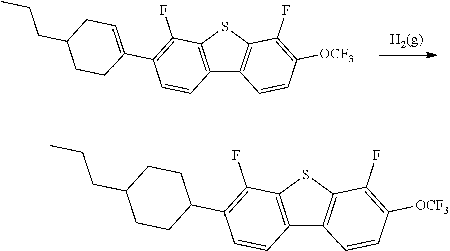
C12=C(SC3=C1C=CC([OCF3])=C3F)C(F)=C(C1=CCC(CCC)CC1)C=C2.C12=C(SC3=C1C=CC([OCF3])=C3F)C(F)=C(C1CCC(CCC)CC1)C=C2
